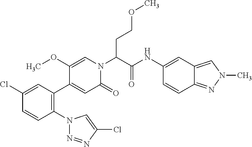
C1(N2N=NC(Cl)=C2)=C(C2=CC(=O)N(C(C(NC3=CC4=CN(C)N=C4C=C3)=O)CCOC)C=C2OC)C=C(Cl)C=C1
